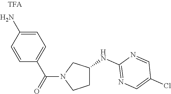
C(N1CCC(NC2=NC=C(Cl)C=N2)C1)(C1=CC=C(N)C=C1)=O
